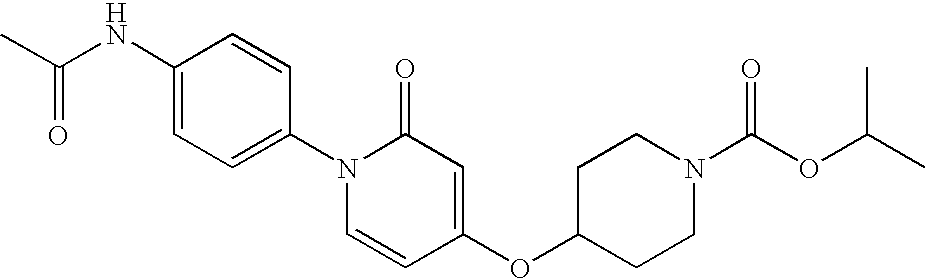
CC(NC1=CC=C(N2C=CC(OC3CCN(C(OC(C)C)=O)CC3)=CC2=O)C=C1)=O
